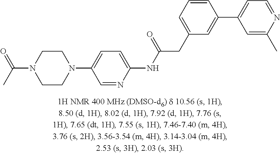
C1CN(C(=O)C)CCN1C1=CC=C(NC(CC2=CC=CC(C3=CC=NC(C)=C3)=C2)=O)N=C1
